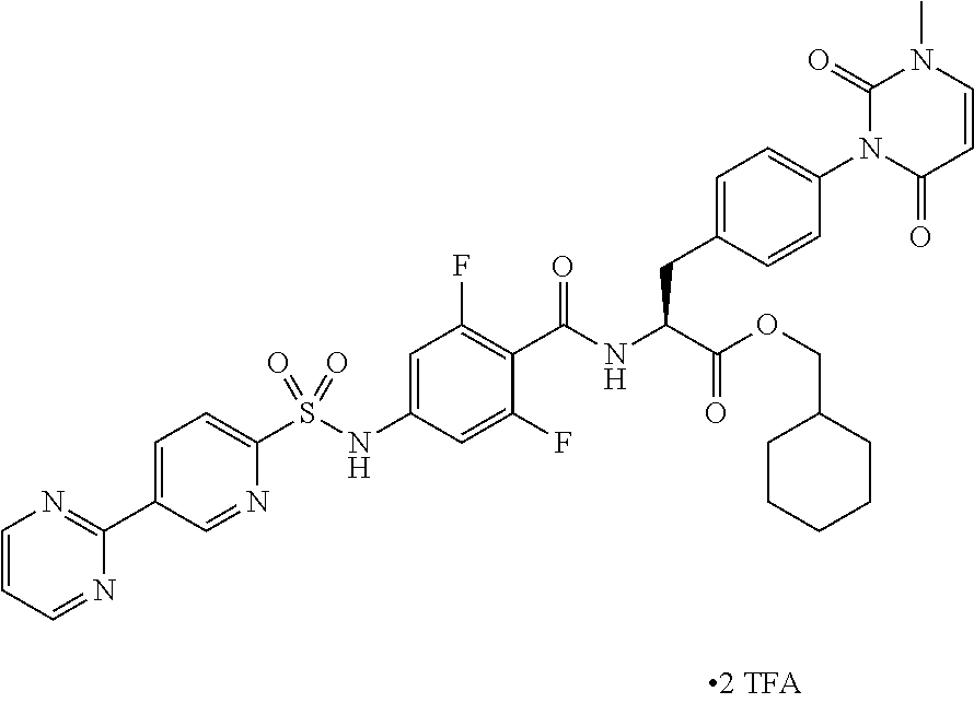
C1=CC(=O)N(C2=CC=C(CC(C(=O)OCC3CCCCC3)NC(=O)C3=C(F)C=C(NS(C4=CC=C(C5=NC=CC=N5)C=N4)(=O)=O)C=C3F)C=C2)C(=O)N1C
